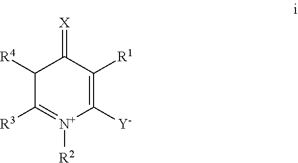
C1([R4])C([R3])=[N+]([R2])C([Y])=C([R1])C1=[X]
